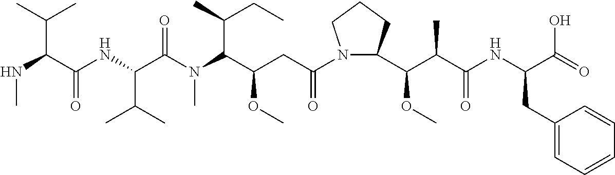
N1(C(CC(C(N(C(C(NC(C(NC)C(C)C)=O)C(C)C)=O)C)C(CC)C)OC)=O)C(C(C(C(NC(C(=O)O)CC2=CC=CC=C2)=O)C)OC)CCC1
